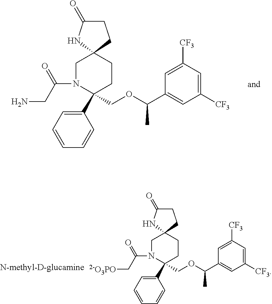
C1=CC=CC(C2(COC(C3=CC([CF3])=CC([CF3])=C3)C)CCC3(CN2C(=O)CN)CCC(=O)N3)=C1.C1=CC=CC(C2(COC(C3=CC([CF3])=CC([CF3])=C3)C)CCC3(CN2C(=O)C[2-O3PO])CCC(=O)N3)=C1
